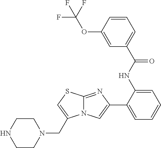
C1(NC(=O)C2=CC=CC(OC(F)(F)F)=C2)=CC=CC=C1C1=CN2C(=N1)SC=C2CN1CCNCC1
